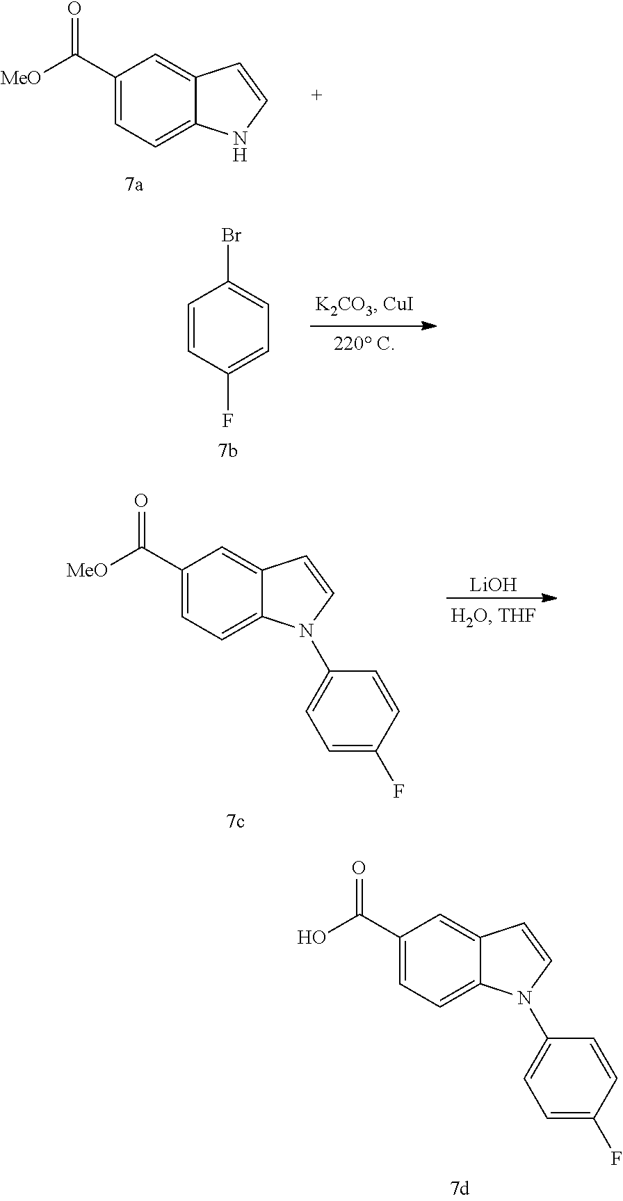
C1(C(O)=O)=CC=C2C(=C1)C=CN2C1=CC=C(F)C=C1.C1(C([MeO])=O)=CC=C2C(=C1)C=CN2.C1=CC(F)=CC=C1Br.C1(C([MeO])=O)=CC=C2C(=C1)C=CN2C1=CC=C(F)C=C1.[LiOH]
